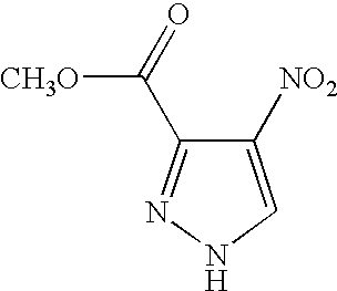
C1([NO2])=CNN=C1C(=O)[CH3O]
